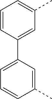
C1=CC(C2=CC=CC(C)=C2)=CC(C)=C1
